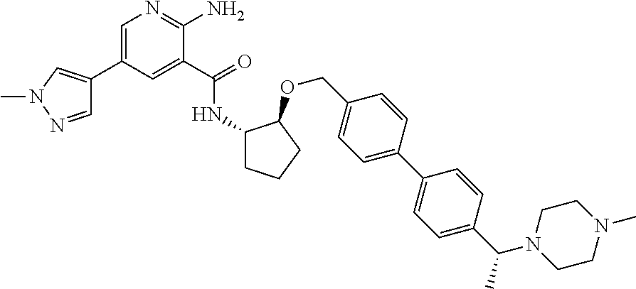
C1(C(=O)NC2CCCC2OCC2=CC=C(C3=CC=C(C(N4CCN(C)CC4)C)C=C3)C=C2)=CC(C2=CN(C)N=C2)=CN=C1N
